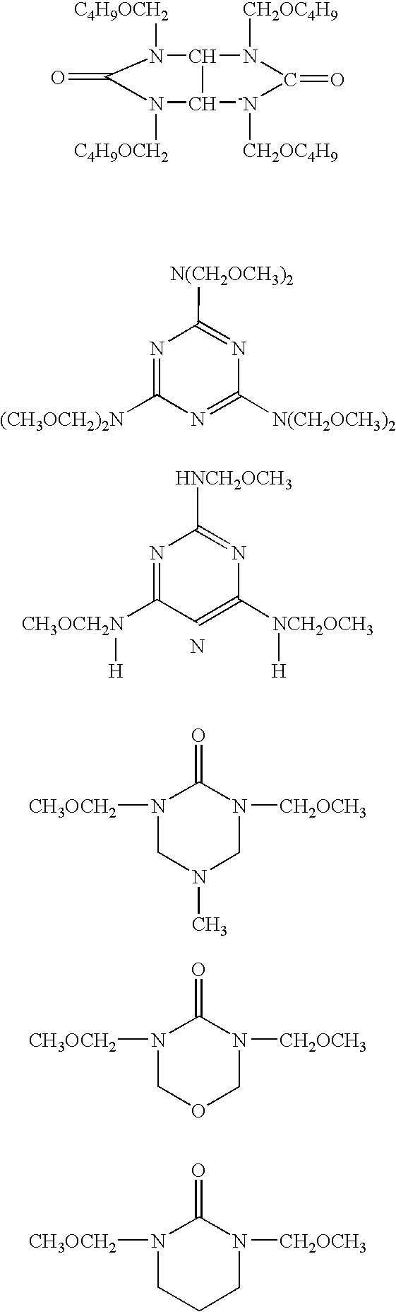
N1=C([CH3OCH2N][H])C=C([NCH2OCH3][H])N=C1[HNCH2OCH3].N.[CH2OC4H9]N1C(N(C(C)=O)[C4H9OCH2])C(N[C4H9OCH2])[-N]([CH2OC4H9])C1=O.N1=C([(CH3OCH2)2N])N=C([N(CH2OCH3)2])N=C1[N(CH2OCH3)2].N1([CH3OCH2])CN(C)CN([CH2OCH3])C1=O.N1([CH3OCH2])COCN([CH2OCH3])C1=O.N1([CH3OCH2])CCCN([CH2OCH3])C1=O
